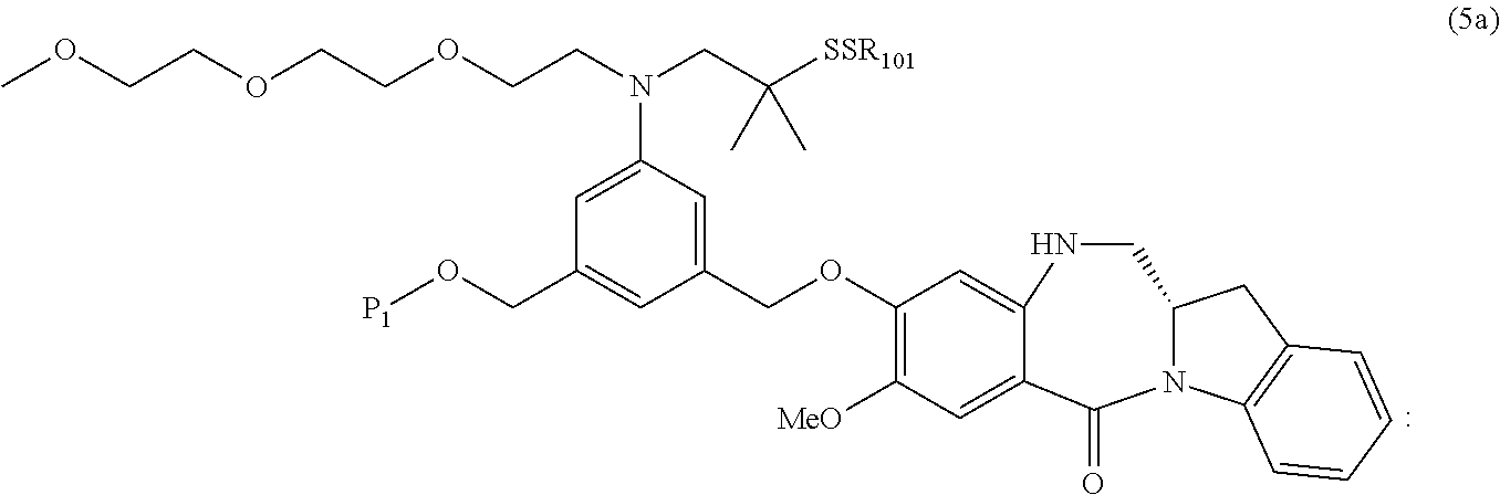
COCCOCCOCCN(CC([SSR101])(C)C)C1=CC(CO[P1])=CC(COC2=C([MeO])C=C3C(=C2)NCC2N(C3=O)C3=C(C2)C=CC=C3)=C1
